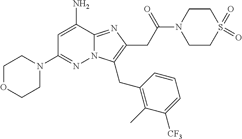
C1=C(N)C2=NC(CC(N3CCS(=O)(=O)CC3)=O)=C(CC3=C(C)C([CF3])=CC=C3)N2N=C1N1CCOCC1
